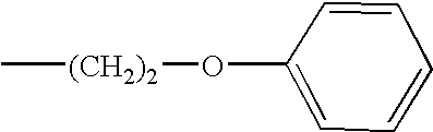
C[(CH2)2]OC1=CC=CC=C1
